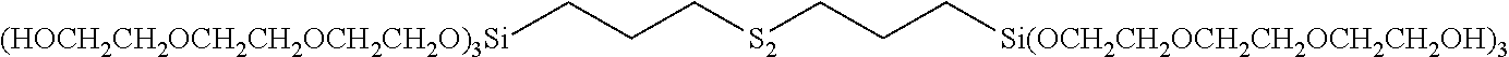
[(HOCH2CH2OCH2CH2OCH2CH2O)3Si]CCC[S2]CCC[Si(OCH2CH2OCH2CH2OCH2CH2OH)3]
